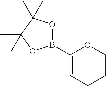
C1(B2OC(C)(C)C(C)(C)O2)=CCCCO1
